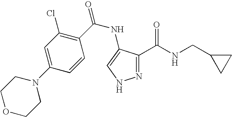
N1=C(C(NCC2CC2)=O)C(NC(=O)C2=C(Cl)C=C(N3CCOCC3)C=C2)=CN1
